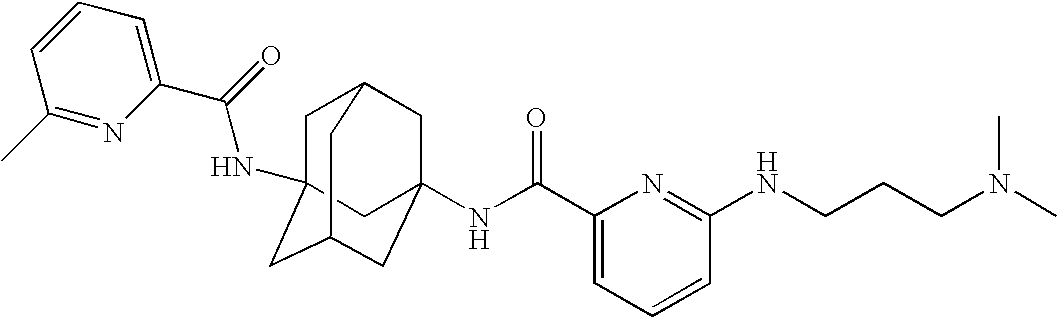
C1C2(NC(C3=CC=CC(C)=N3)=O)CC3CC(NC(C4=CC=CC(NCCCN(C)C)=N4)=O)(CC1C3)C2
